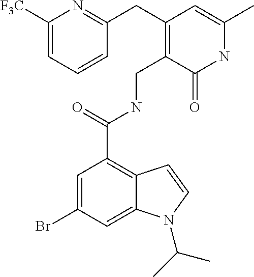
BrC1=CC(C(NCC2=C(CC3=NC([F3C])=CC=C3)C=C(C)NC2=O)=O)=C2C(=C1)N(C(C)C)C=C2
